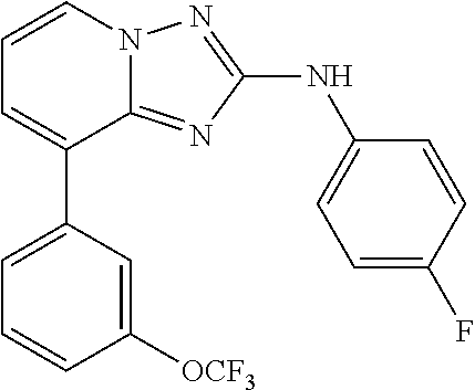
C1=CN2C(=NC(NC3=CC=C(F)C=C3)=N2)C(C2=CC=CC([OCF3])=C2)=C1
